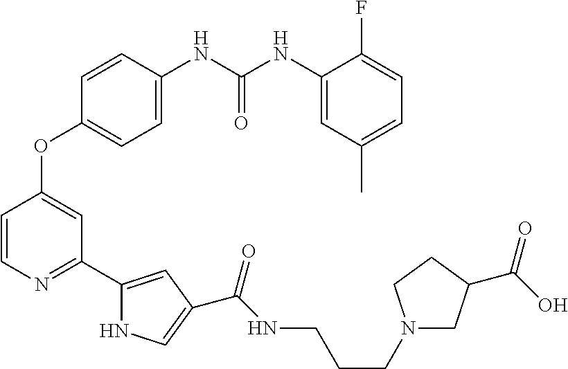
O(C1=CC(C2=CC(C(NCCCN3CC(C(O)=O)CC3)=O)=CN2)=NC=C1)C1=CC=C([HN]C([HN]C2=CC(C)=CC=C2F)=O)C=C1
